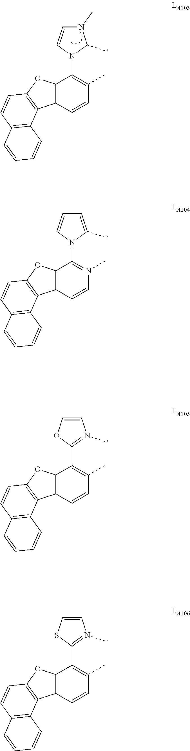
C1=CC2=C(C(N3C(C)=CC=C3)=N1C)OC1=C2C2=C(C=C1)C=CC=C2.C1=CC2=C(C(C3=N(C)C=CO3)=C1C)OC1=C2C2=C(C=C1)C=CC=C2.C1=CC2=C(C(C3=N(C)C=CS3)=C1C)OC1=C2C2=C(C=C1)C=CC=C2.C1=CC2=C(C(N3C(C)N(C)C=C3)=C1C)OC1=C2C2=C(C=C1)C=CC=C2
